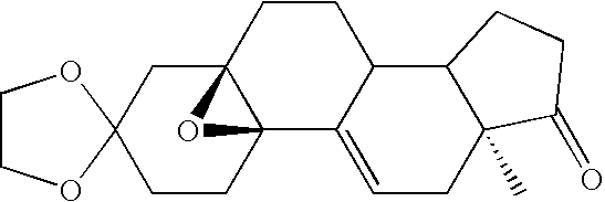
C1COC2(O1)CCC13C(C2)(CCC2C1=CCC1(C)C2CCC1=O)O3
